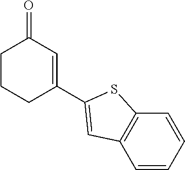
C1CCC(C2=CC3=C(C=CC=C3)S2)=CC1=O
